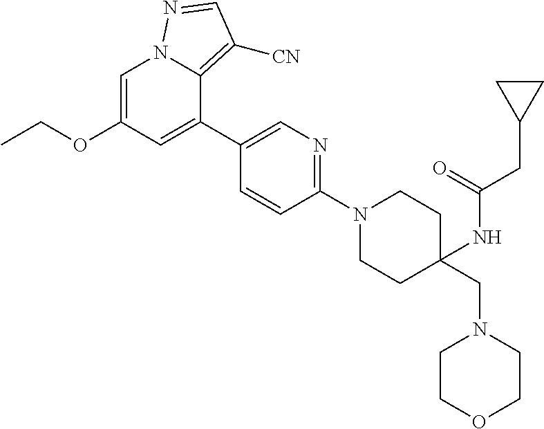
N1(C2=NC=C(C3=CC(OCC)=CN4C3=C([CN])C=N4)C=C2)CCC(CN2CCOCC2)(NC(=O)CC2CC2)CC1
